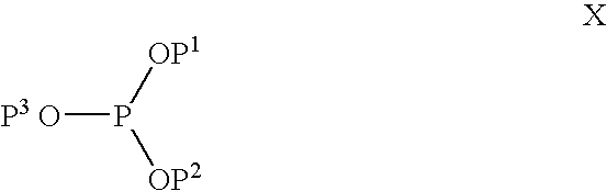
[P3 O]P([OP1])[OP2]
